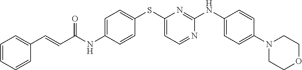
C1(NC(C=CC2=CC=CC=C2)=O)=CC=C(SC2=CC=NC(NC3=CC=C(N4CCOCC4)C=C3)=N2)C=C1
